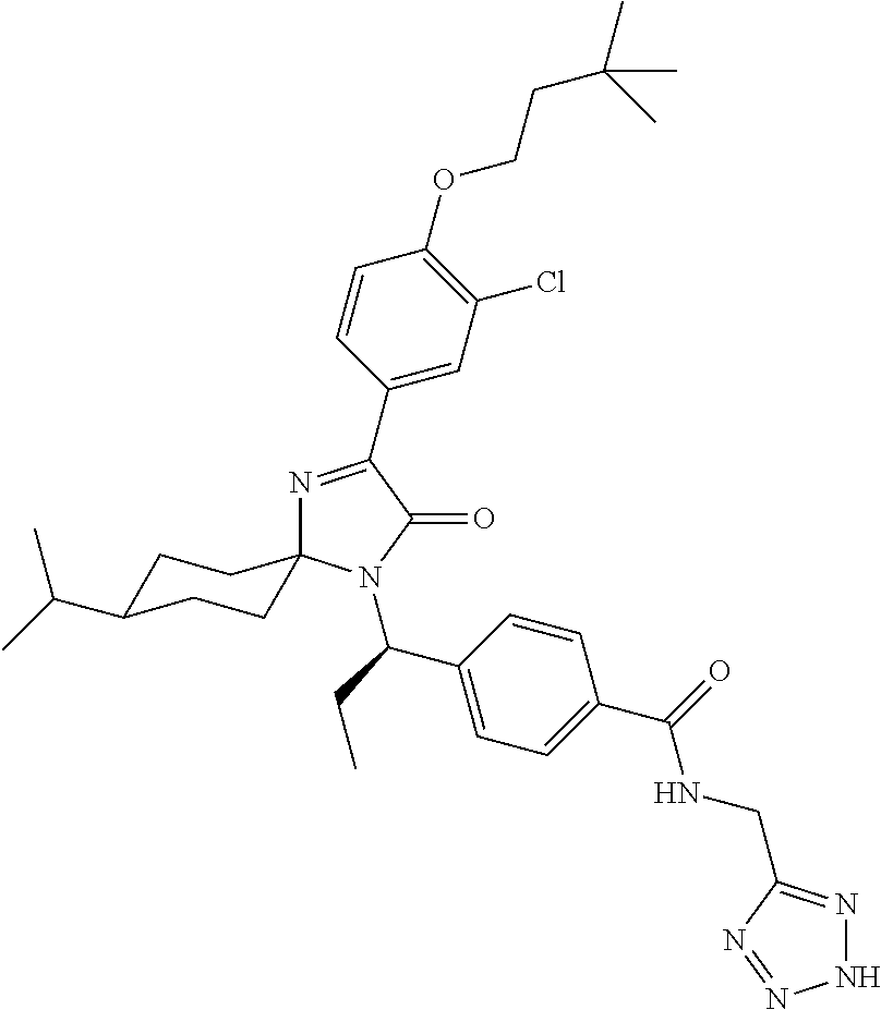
N1=C(C2=CC(Cl)=C(OCCC(C)(C)C)C=C2)C(=O)N(C(CC)C2=CC=C(C(=O)NCC3=NNN=N3)C=C2)C12CCC(C(C)C)CC2
